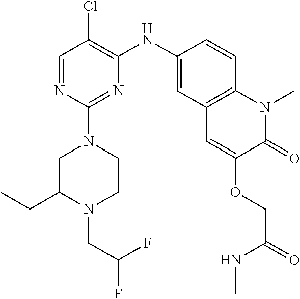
C1=NC(N2CC(CC)N(CC(F)F)CC2)=NC(NC2=CC3=C(C=C2)N(C)C(=O)C(OCC(=O)NC)=C3)=C1Cl
